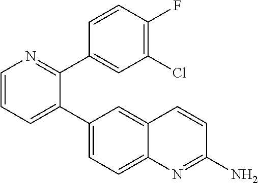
C1=CN=C(C2=CC(Cl)=C(F)C=C2)C(C2=CC=C3C(=C2)C=CC(N)=N3)=C1
